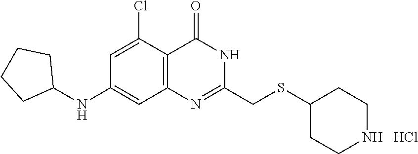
C1(SCC2=NC3=C(C(Cl)=CC(NC4CCCC4)=C3)C(=O)N2)CCNCC1.Cl
